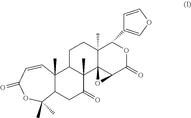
C12(C)C(CC(=O)C3(C)C1CCC1(C)C34C(C(=O)OC1C1=COC=C1)O4)C(C)(C)OC(=O)C=C2
